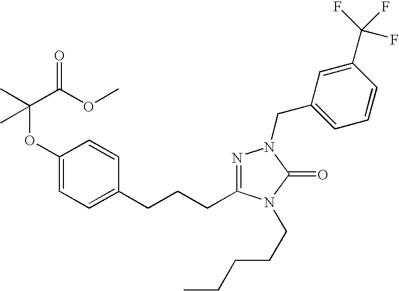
C(C(OC)=O)(OC1=CC=C(CCCC2=NN(CC3=CC=CC(C(F)(F)F)=C3)C(=O)N2CCCCC)C=C1)(C)C
